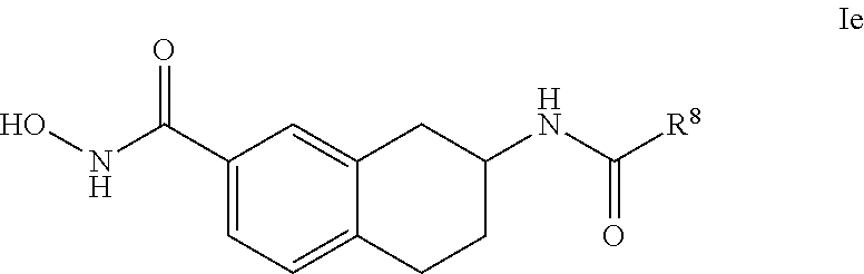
ONC(C1=CC=C2C(=C1)CC(NC([R8])=O)CC2)=O
